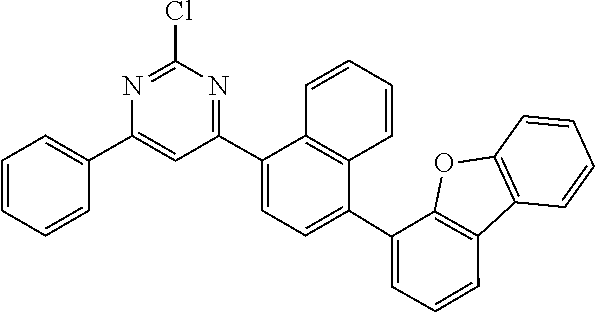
C12=C(C=CC=C1)OC1=C2C=CC=C1C1=CC=C(C2=NC(Cl)=NC(C3=CC=CC=C3)=C2)C2=C1C=CC=C2
